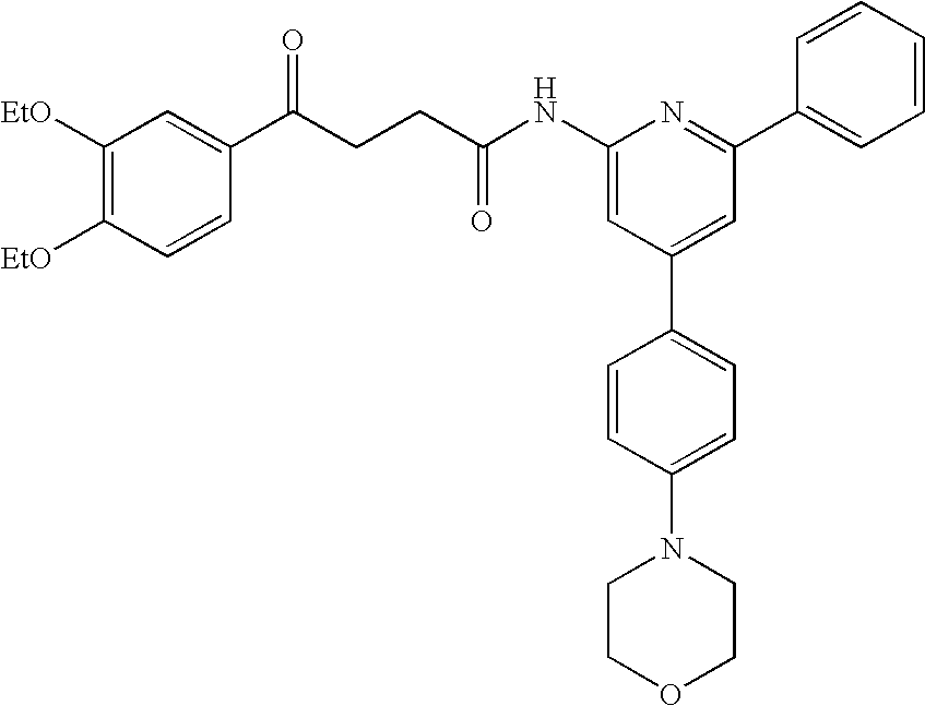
C1([EtO])=C([EtO])C=CC(C(CCC(NC2=CC(C3=CC=C(N4CCOCC4)C=C3)=CC(C3=CC=CC=C3)=N2)=O)=O)=C1
